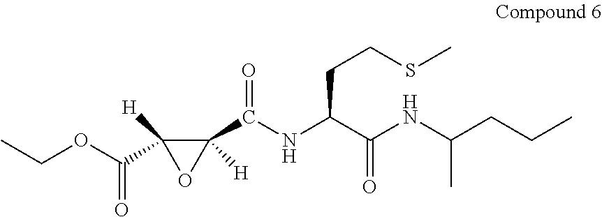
CCOC(C1([H])OC1(C(NC(C(NC(CCC)C)=O)CCSC)=O)[H])=O
